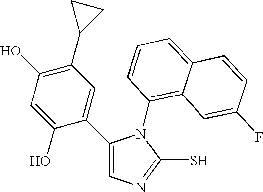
C1(C2=CC(C3CC3)=C(O)C=C2O)=CN=C(S)N1C1=C2C(=CC=C1)C=CC(F)=C2
